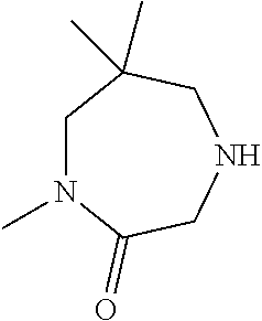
C1N(C)C(=O)CNCC1(C)C
